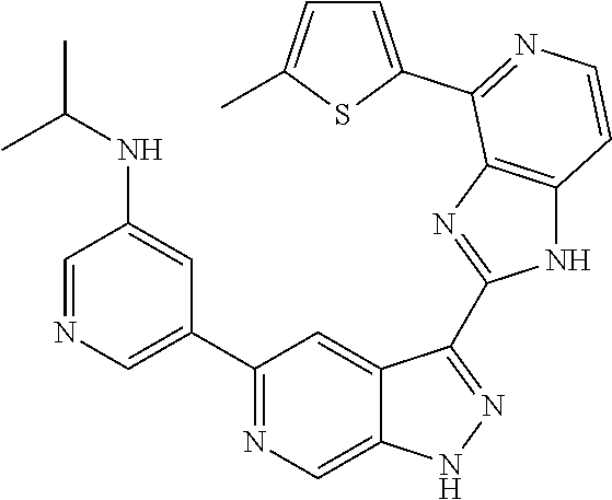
C1=NC=C(C2=NC=C3C(=C2)C(C2=NC4=C(N2)C=CN=C4C2=CC=C(C)S2)=NN3)C=C1NC(C)C
